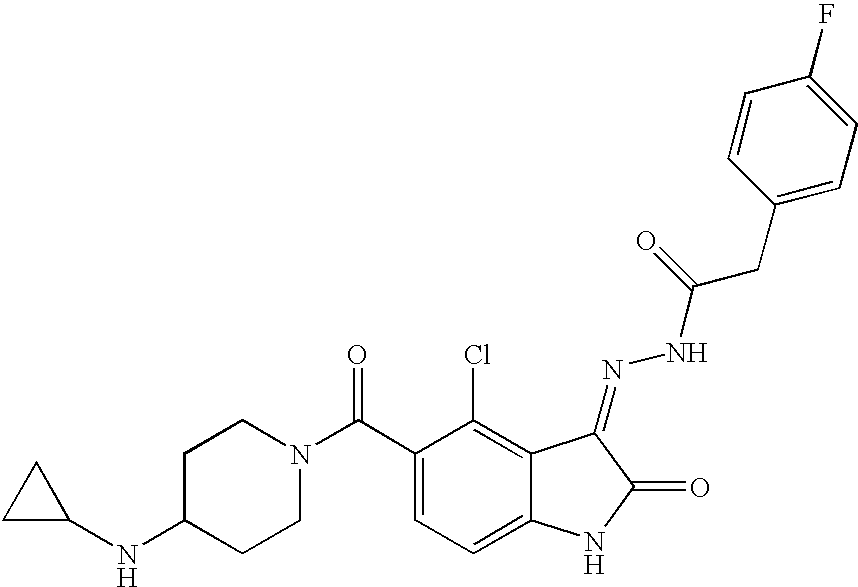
C1C(NC2CCN(C(C3=CC=C4C(=C3Cl)C(=NNC(CC3=CC=C(F)C=C3)=O)C(=O)N4)=O)CC2)C1
